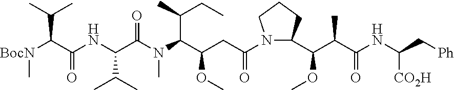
[BocN](C(C(NC(C(N(C(C(CC(N1C(C(C(C(NC(C[Ph])[CO2H])=O)C)OC)CCC1)=O)OC)C(C)CC)C)=O)C(C)C)=O)C(C)C)C
